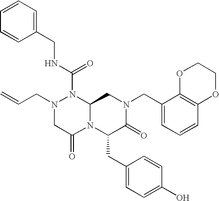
N1(CC=C)CC(=O)N2C(N1C(NCC1=CC=CC=C1)=O)CN(CC1=CC=CC3=C1OCCO3)C(=O)C2CC1=CC=C(O)C=C1
